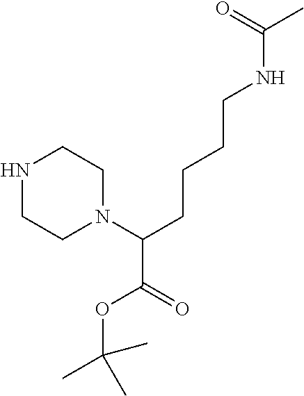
N1CCN(C(CCCCNC(C)=O)C(=O)OC(C)(C)C)CC1
